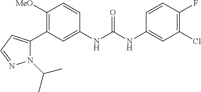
C1([MeO])=C(C2=CC=NN2C(C)C)C=C(NC(NC2=CC(Cl)=C(F)C=C2)=O)C=C1
